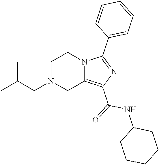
C1N(CC(C)C)CC2=C(C(=O)NC3CCCCC3)N=C(C3=CC=CC=C3)N2C1
